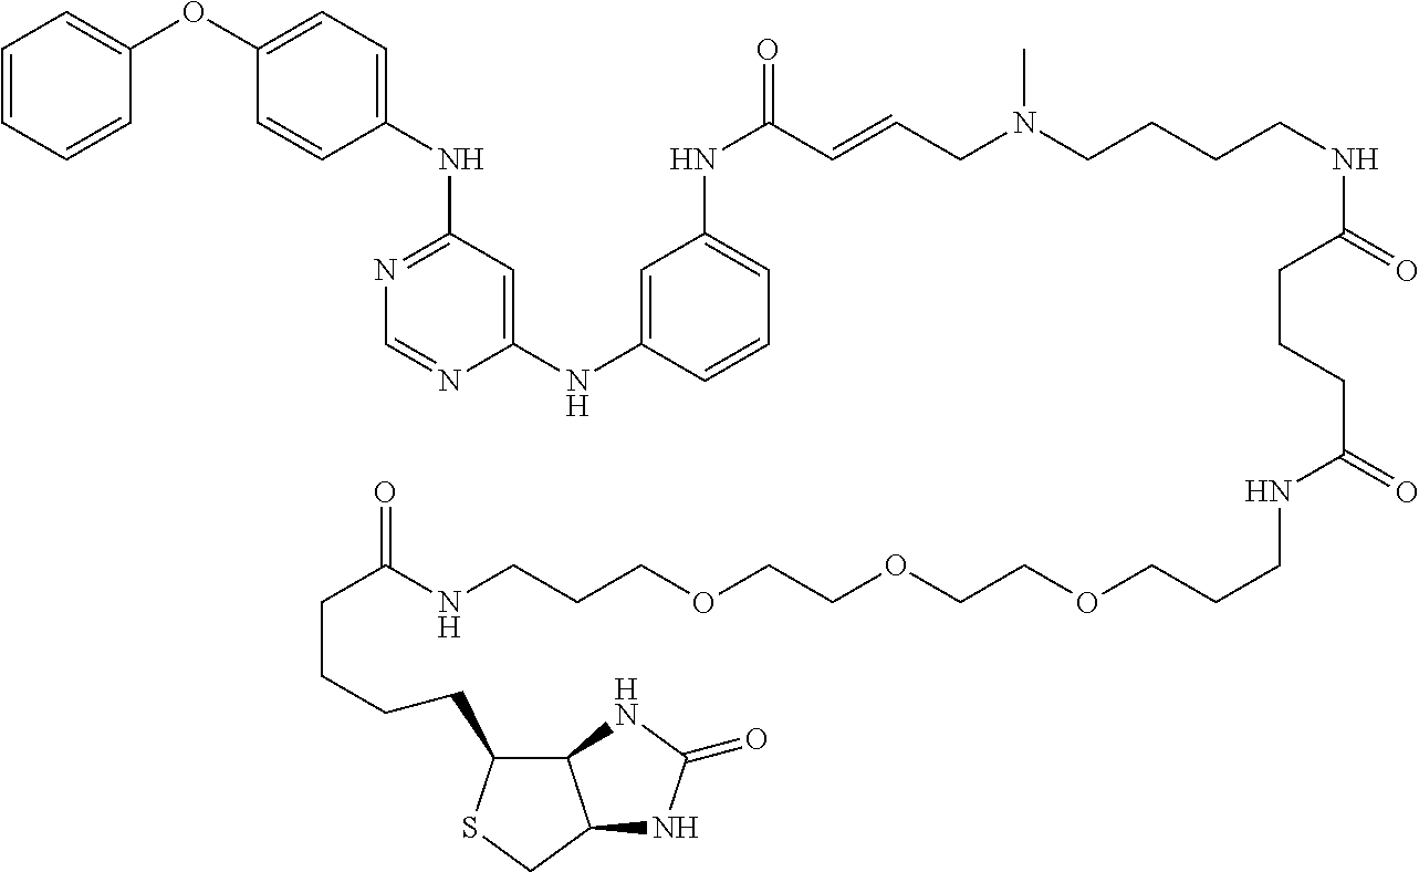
C1(OC2=CC=CC=C2)=CC=C(NC2=NC=NC(NC3=CC(NC(=O)C=CCN(C)CCCCNC(CCCC(NCCCOCCOCCOCCCNC(=O)CCCCC4C5C(CS4)NC(=O)N5)=O)=O)=CC=C3)=C2)C=C1
